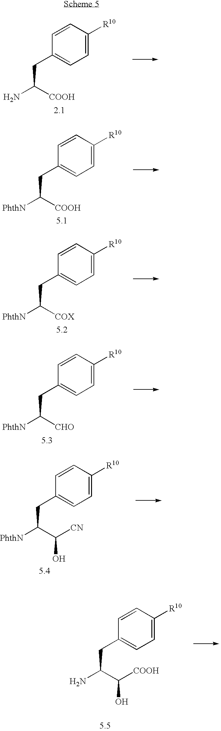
C1(CC([COOH])N)=CC=C([R10])C=C1.C1(CC([CHO])[PhthN])=CC=C([R10])C=C1.C1(CC(C([CN])O)[PhthN])=CC=C([R10])C=C1.C1(CC([COOH])[PhthN])=CC=C([R10])C=C1.C1(CC([COX])[PhthN])=CC=C([R10])C=C1.C1(CC(C([COOH])O)N)=CC=C([R10])C=C1
